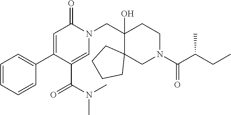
N1(CC2(O)C3(CN(C(=O)C(CC)C)CC2)CCCC3)C(=O)C=C(C2=CC=CC=C2)C(C(N(C)C)=O)=C1
